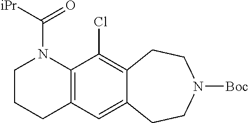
C1N(C(=O)[iPr])C2=C(C=C3C(=C2Cl)CCN([Boc])CC3)CC1
